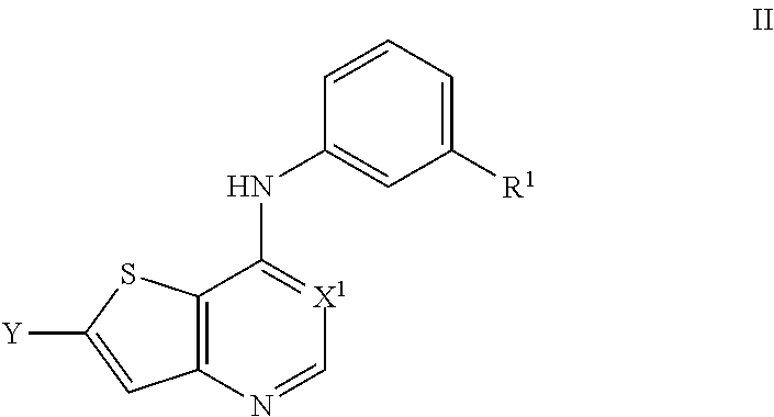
C12=C(SC([Y])=C1)C(NC1=CC([R1])=CC=C1)=[X1]C=N2
